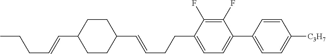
C1CC(C=CCCC)CCC1C=CCCC1=CC=C(C2=CC=C([C3H7])C=C2)C(F)=C1F
